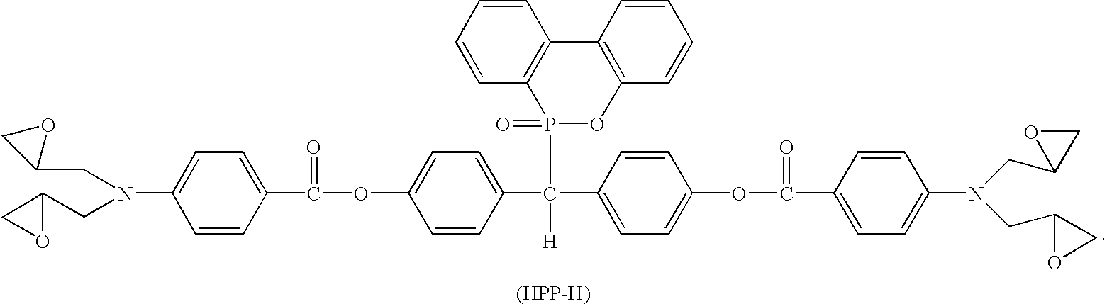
N(C1=CC=C(C(=O)OC2=CC=C(C(P3(=O)OC4=C(C5=C3C=CC=C5)C=CC=C4)([H])C3=CC=C(OC(C4=CC=C(N(CC5CO5)CC5OC5)C=C4)=O)C=C3)C=C2)C=C1)(CC1OC1)CC1OC1.[(HPP-H)]
